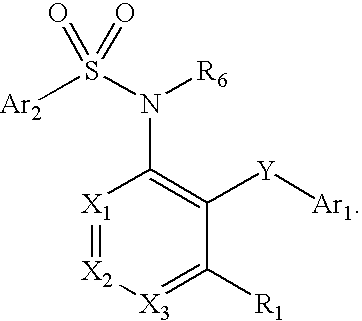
[X1]1=[X2][X3]=C([R1])C([Y][Ar1])=C1N(S([Ar2])(=O)=O)[R6]
